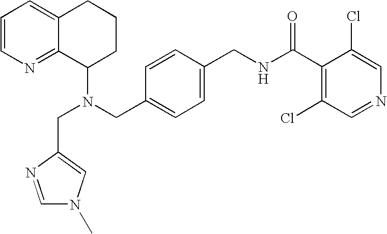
N(CC1=CC=C(CNC(C2=C(Cl)C=NC=C2Cl)=O)C=C1)(C1CCCC2=CC=CN=C12)CC1=CN(C)C=N1
